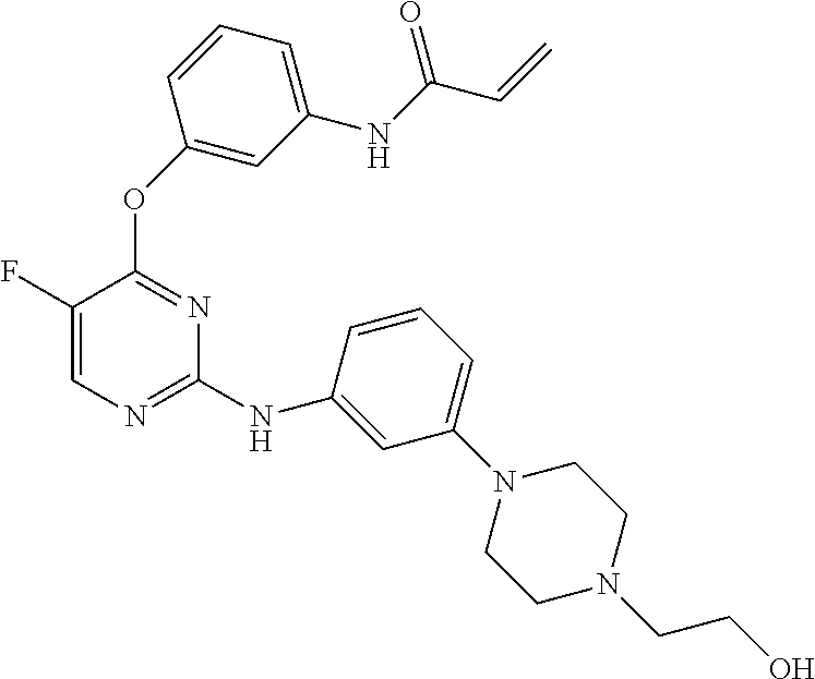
O(C1=NC(NC2=CC(N3CCN(CCO)CC3)=CC=C2)=NC=C1F)C1=CC(NC(C=C)=O)=CC=C1
